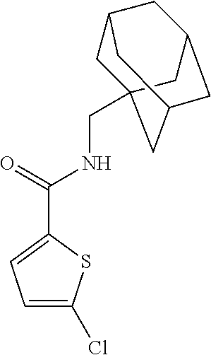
C1=C(Cl)SC(C(NCC23CC4CC(CC(C2)C4)C3)=O)=C1
